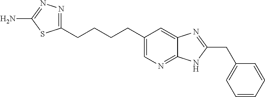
C1=C(CCCCC2=NN=C(N)S2)C=C2C(=N1)NC(CC1=CC=CC=C1)=N2
